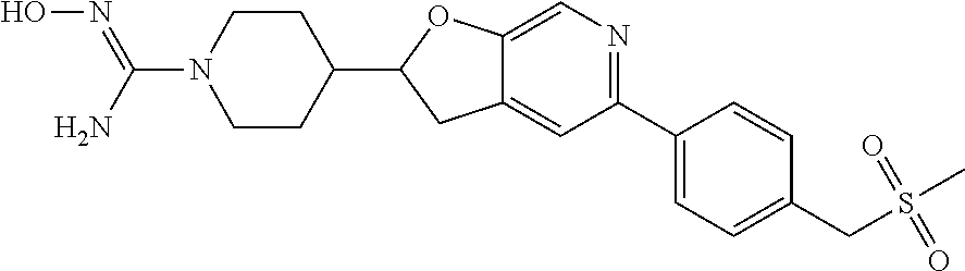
C(N1CCC(C2CC3=CC(C4=CC=C(CS(C)(=O)=O)C=C4)=NC=C3O2)CC1)(N)=NO
